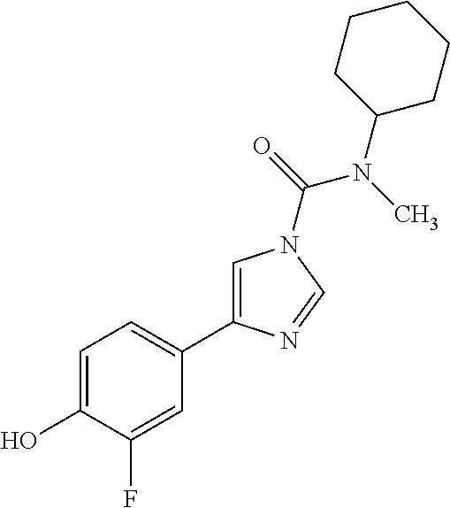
C1=C(O)C(F)=CC(C2=CN(C(N(C3CCCCC3)C)=O)C=N2)=C1
